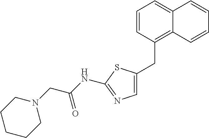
N1(CC(NC2=NC=C(CC3=C4C(=CC=C3)C=CC=C4)S2)=O)CCCCC1
